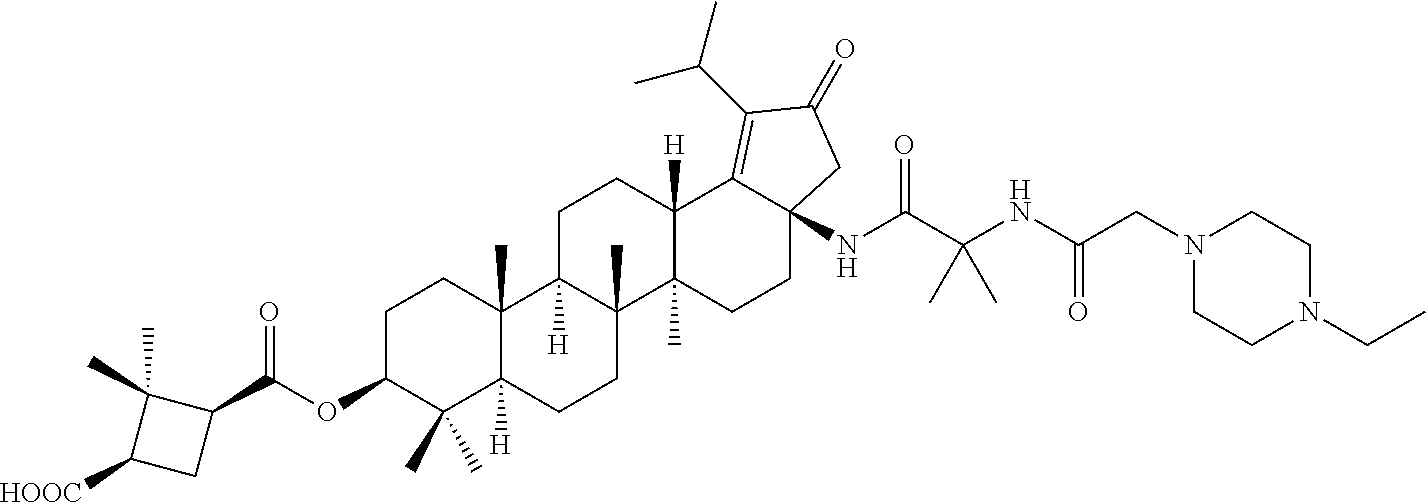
C(C(NC(C(NC12C(=C(C(C)C)C(=O)C1)C1([H])C(C)(CC2)C2(C)C([H])(CC1)C1(C)C([H])(CC2)C(C)(C)C(OC(C2C(C)(C)C([HOOC])C2)=O)CC1)=O)(C)C)=O)N1CCN(CC)CC1
